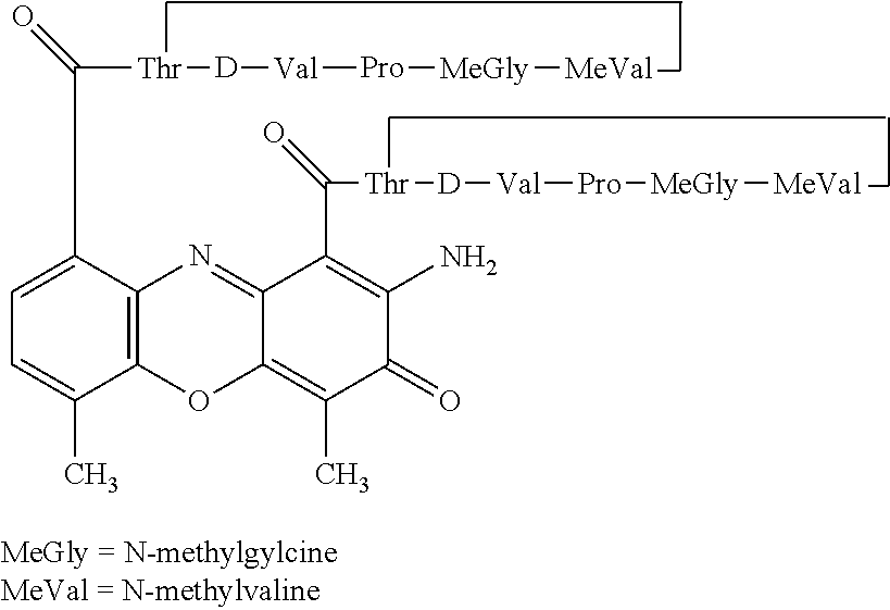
C1=C(C)C2=C(C(C([Thr][D][Val][Pro][MeGly][MeVal])=O)=C1)N=C1C(=C(C)C(=O)C(N)=C1C([Thr][D][Val][Pro][MeGly][MeVal])=O)O2
